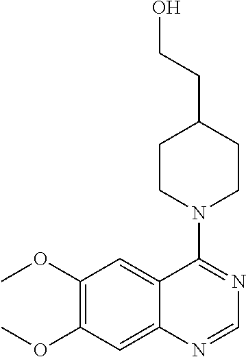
C1=NC2=CC(OC)=C(OC)C=C2C(N2CCC(CCO)CC2)=N1
